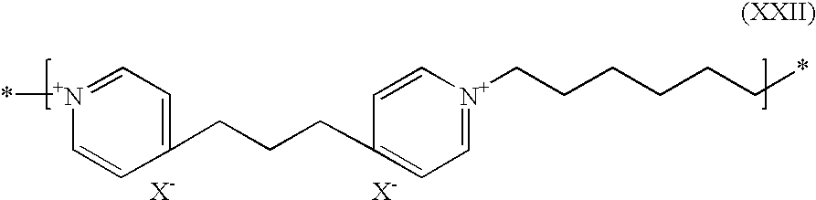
[X-].[X-].[N+]1(*)=CC=C(CCCC2=CC=[N+](CCCCCC*)C=C2)C=C1
